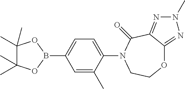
O1C2=NN(C)N=C2C(=O)N(C2=CC=C(B3OC(C)(C)C(C)(C)O3)C=C2C)CC1
